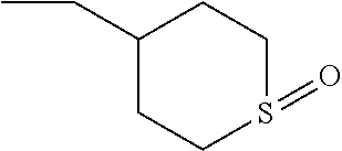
C1(CC)CCS(=O)CC1
